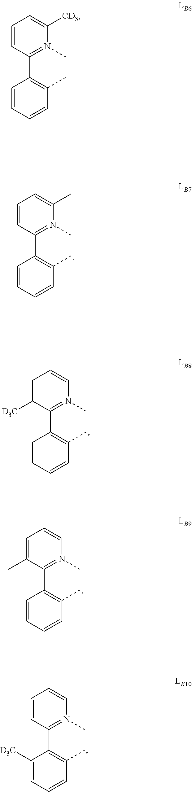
C1=CC(C2=C(C)C=CC=C2)=N(C)C([CD3])=C1.C1=CC(C2=C(C)C=CC=C2)=N(C)C(C)=C1.C1=C([D3C])C(C2=C(C)C=CC=C2)=N(C)C=C1.C1=C(C)C(C2=C(C)C=CC=C2)=N(C)C=C1.C1=CC(C2=C(C)C=CC=C2[D3C])=N(C)C=C1
